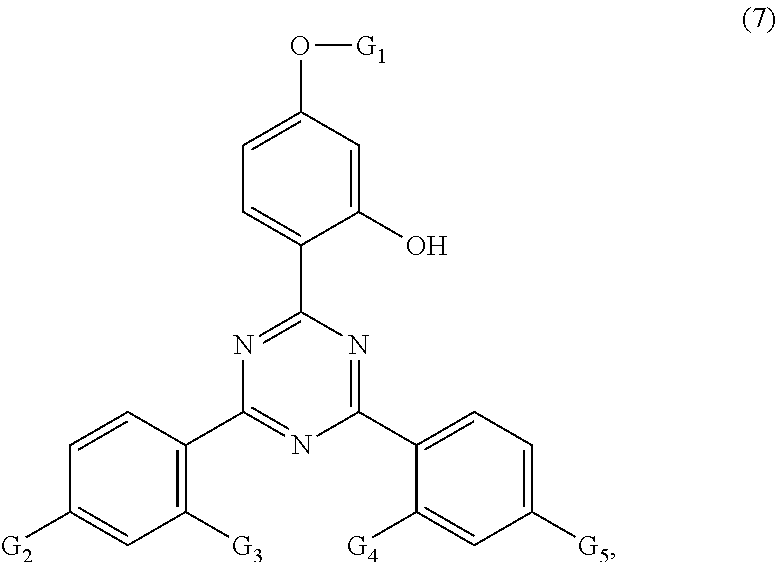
C1(O)=CC(O[G1])=CC=C1C1=NC(C2=C([G3])C=C([G2])C=C2)=NC(C2=CC=C([G5])C=C2[G4])=N1
